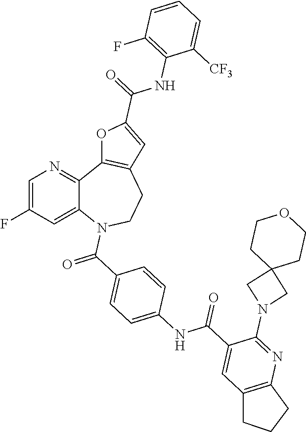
C12=CC(F)=CN=C1C1=C(CCN2C(C2=CC=C(NC(C3=CC4=C(N=C3N3CC5(C3)CCOCC5)CCC4)=O)C=C2)=O)C=C(C(=O)NC2=C(F)C=CC=C2[CF3])O1
